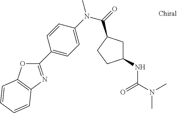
C1(C2=CC=C(N(C)C(=O)C3CC(NC(=O)N(C)C)CC3)C=C2)=NC2=C(O1)C=CC=C2
